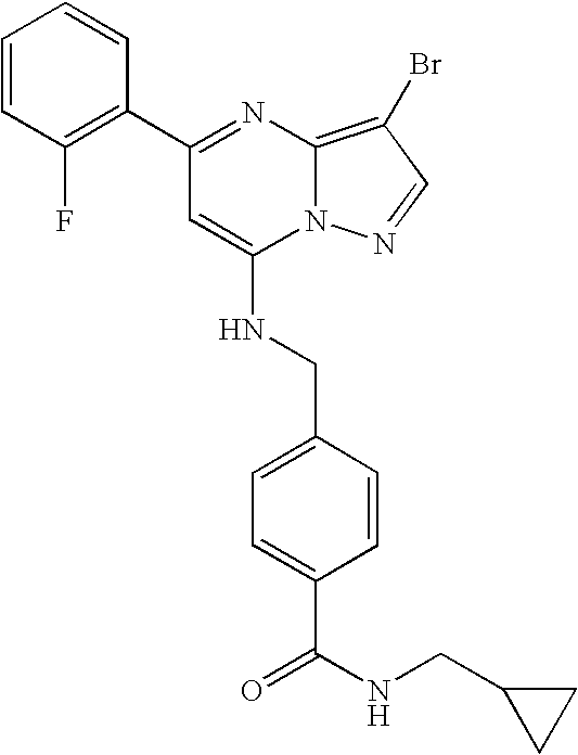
C1(C2=C(F)C=CC=C2)=NC2=C(Br)C=NN2C(NCC2=CC=C(C(NCC3CC3)=O)C=C2)=C1
